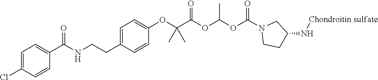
C1=C(Cl)C=CC(C(NCCC2=CC=C(OC(C(OC(OC(N3CCC(N[Chondroitin sulfate])C3)=O)C)=O)(C)C)C=C2)=O)=C1
